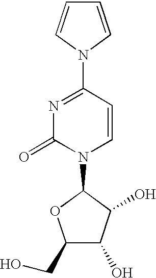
C1(CO)C(O)C(O)C(N2C=CC(N3C=CC=C3)=NC2=O)O1
